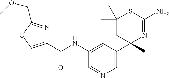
C1(C(NC2=CC(C3(C)N=C(N)SC(C)(C)C3)=CN=C2)=O)=COC(COC)=N1
